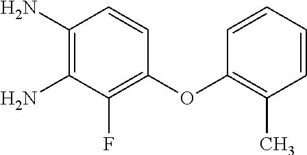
C1(N)=C(N)C(F)=C(OC2=C(C)C=CC=C2)C=C1
